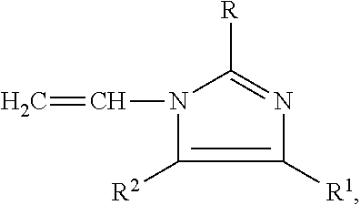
C1([R1])=C([R2])N(C=C)C([R])=N1
